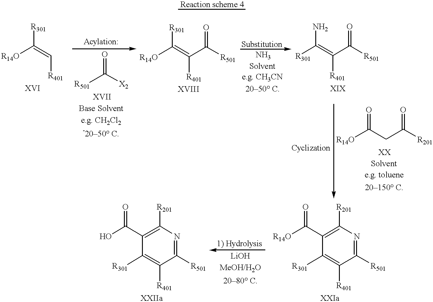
[R301]C([R14O])=C[R401].[R501]C([X2])=O.[R301]C([R14O])=C([R401])C([R501])=O.NC([R301])=C([R401])C([R501])=O.O=C([R14O])CC([R201])=O.O=C([R14O])C1=C([R201])N=C([R501])C([R401])=C1[R301].O=C(O)C1=C([R201])N=C([R501])C([R401])=C1[R301]
